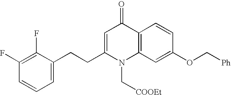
C1(F)=C(F)C(CCC2=CC(=O)C3=C(N2C[COOEt])C=C(OC[Ph])C=C3)=CC=C1
